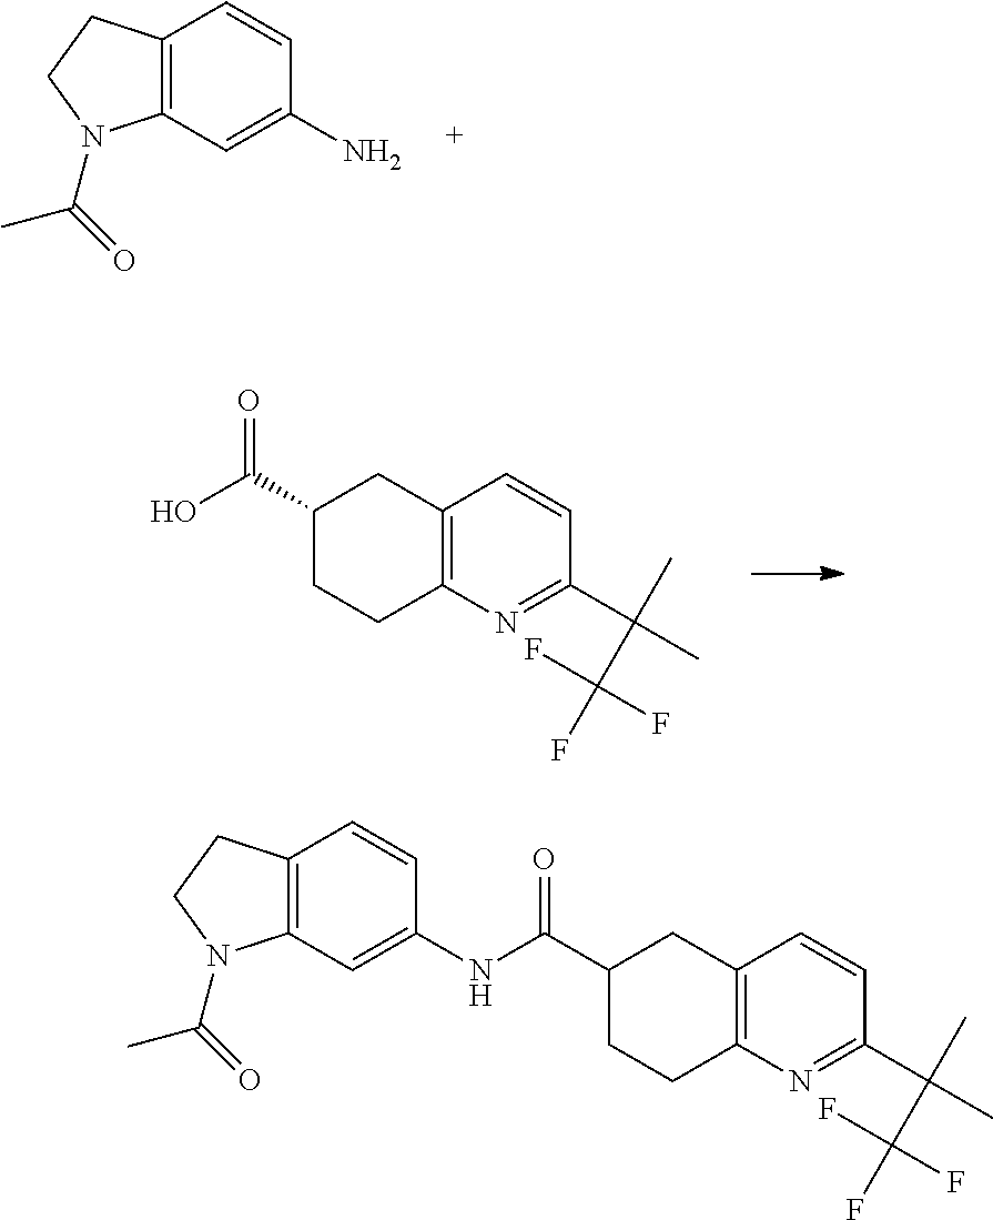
C12=C(C=C(N)C=C1)N(C(=O)C)CC2.OC(C1CCC2=C(C1)C=CC(C(C)(C)C(F)(F)F)=N2)=O.N(C(C1CCC2=C(C1)C=CC(C(C)(C)C(F)(F)F)=N2)=O)C1=CC2=C(C=C1)CCN2C(=O)C
